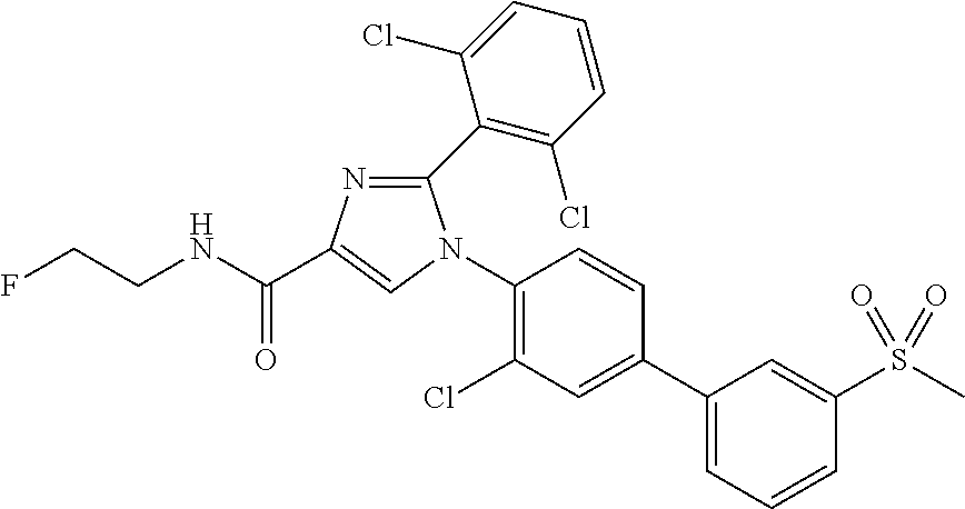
C1(N2C(C3=C(Cl)C=CC=C3Cl)=NC(C(NCCF)=O)=C2)=C(Cl)C=C(C2=CC=CC(S(C)(=O)=O)=C2)C=C1
